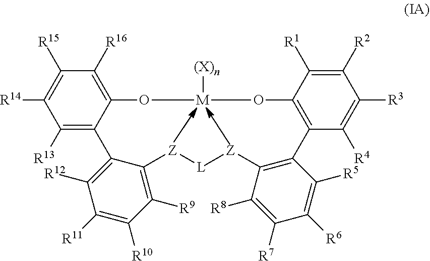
O1C2=C(C([R4])=C([R3])C([R2])=C2[R1])C2=C([Z][L][Z]C3=C([R9])C([R10])=C([R11])C([R12])=C3C3=C([R13])C([R14])=C([R15])C([R16])=C3O[M]1[(X)n])C([R8])=C([R7])C([R6])=C2[R5]
